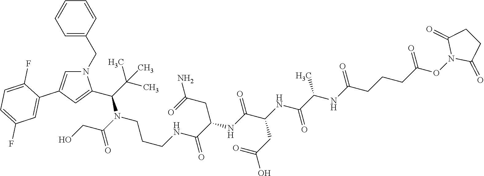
C(C1=CC(C2=CC(F)=CC=C2F)=CN1CC1=CC=CC=C1)(C(C)(C)C)N(CCCNC(C(CC(N)=O)NC(C(NC(C(NC(CCCC(ON1C(=O)CCC1=O)=O)=O)C)=O)CC(O)=O)=O)=O)C(=O)CO
